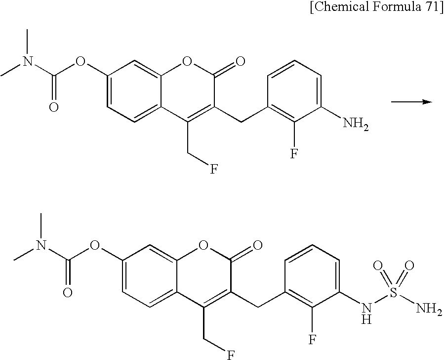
C1=C(OC(N(C)C)=O)C=C2C(=C1)C(CF)=C(CC1=C(F)C(N)=CC=C1)C(=O)O2.C1=C(OC(N(C)C)=O)C=C2C(=C1)C(CF)=C(CC1=C(F)C(NS(N)(=O)=O)=CC=C1)C(=O)O2
